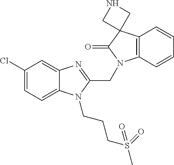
C12=C(C=CC=C1)N(CC1=NC3=CC(Cl)=CC=C3N1CCCS(C)(=O)=O)C(=O)C21CNC1
